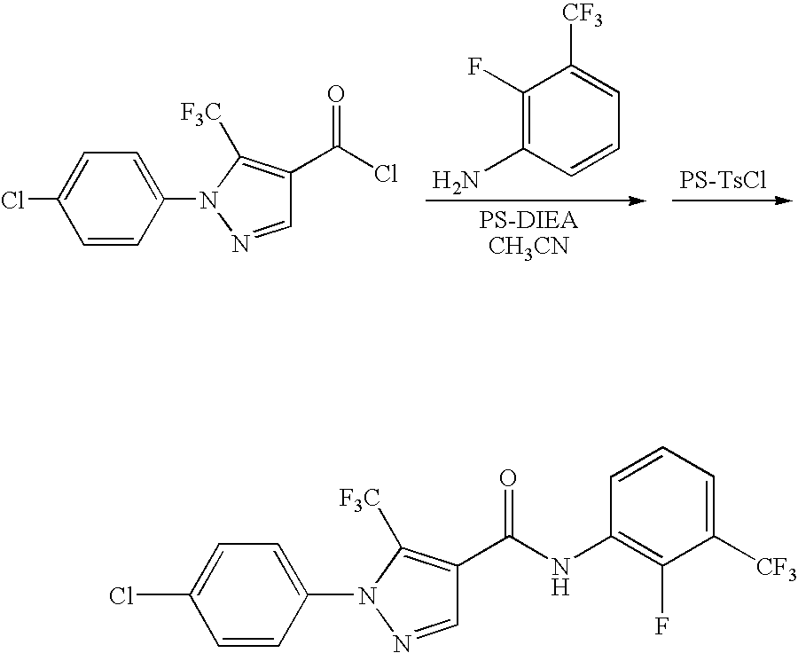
C1=CC(N2N=CC(C(Cl)=O)=C2[F3C])=CC=C1Cl.C1(N)=C(F)C([CF3])=CC=C1.[PS-TsCl].C1(Cl)=CC=C(N2N=CC(C(NC3=C(F)C([CF3])=CC=C3)=O)=C2[F3C])C=C1
